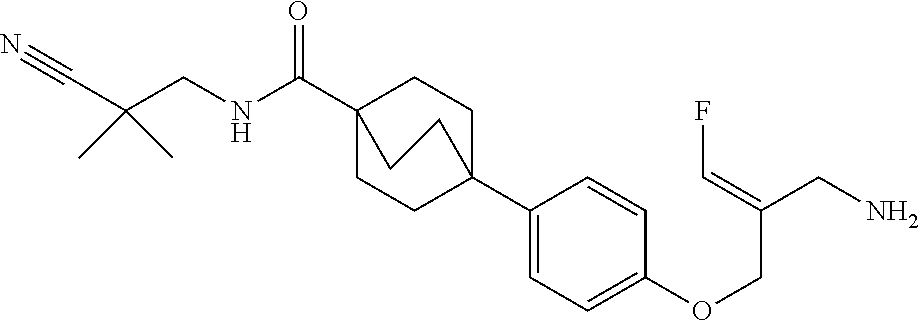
C1(C23CCC(C(NCC(C#N)(C)C)=O)(CC2)CC3)=CC=C(OCC(CN)=CF)C=C1
